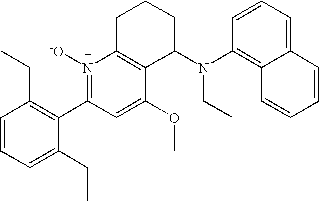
C1=CC=C(CC)C(C2=N([-O])C3=C(C(OC)=C2)C(N(CC)C2=C4C=CC=CC4=CC=C2)CCC3)=C1CC
